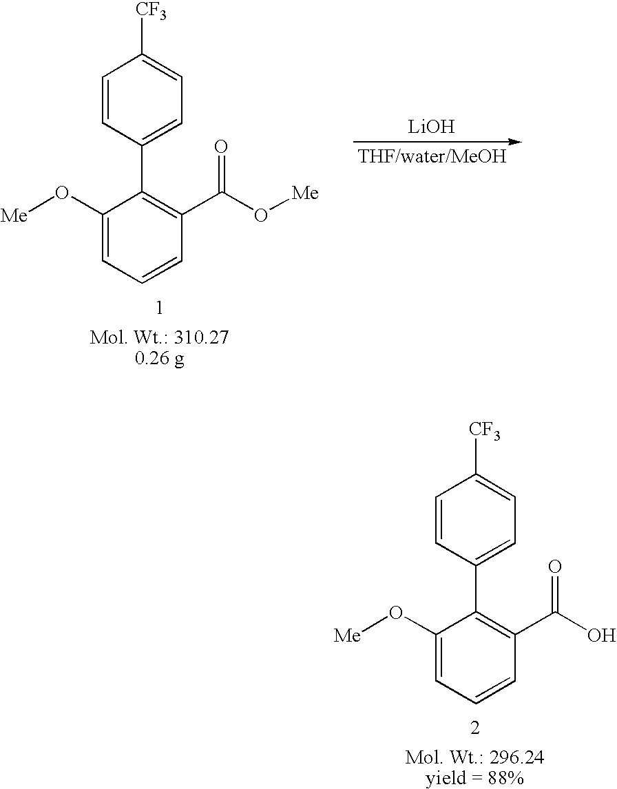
C1(O[Me])=CC=CC(C(O)=O)=C1C1=CC=C([CF3])C=C1.[LiOH].C1(O[Me])=CC=CC(C(O[Me])=O)=C1C1=CC=C([CF3])C=C1
